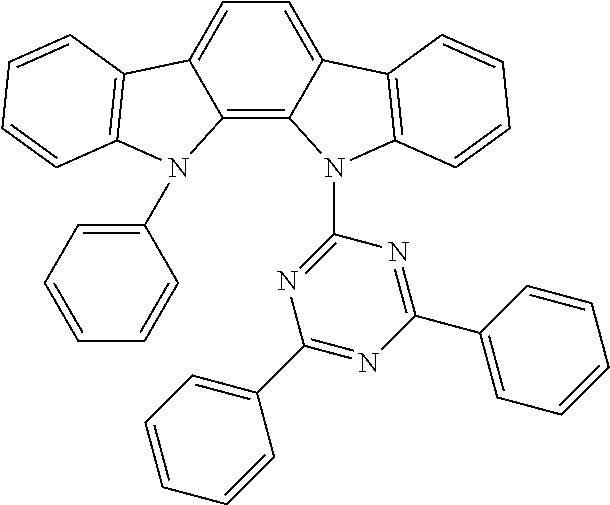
C12=C3C(=CC=C1C1=C(N2C2=CC=CC=C2)C=CC=C1)C1=C(C=CC=C1)N3C1=NC(C2=CC=CC=C2)=NC(C2=CC=CC=C2)=N1
